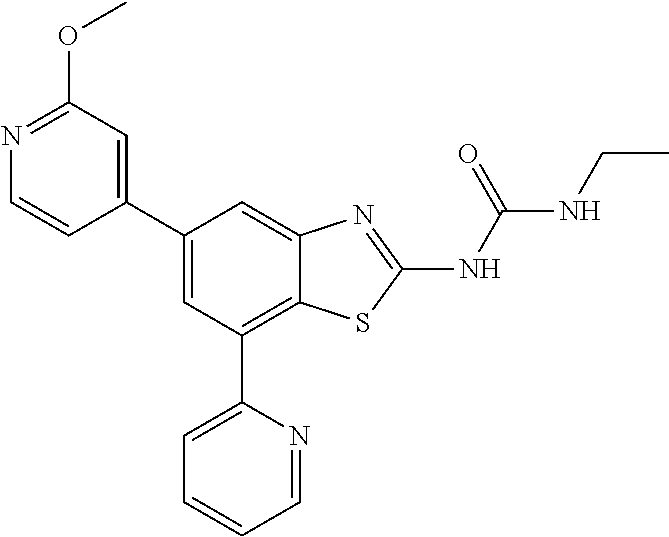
N1=C(OC)C=C(C2=CC(C3=CC=CC=N3)=C3C(=C2)N=C(NC(NCC)=O)S3)C=C1
